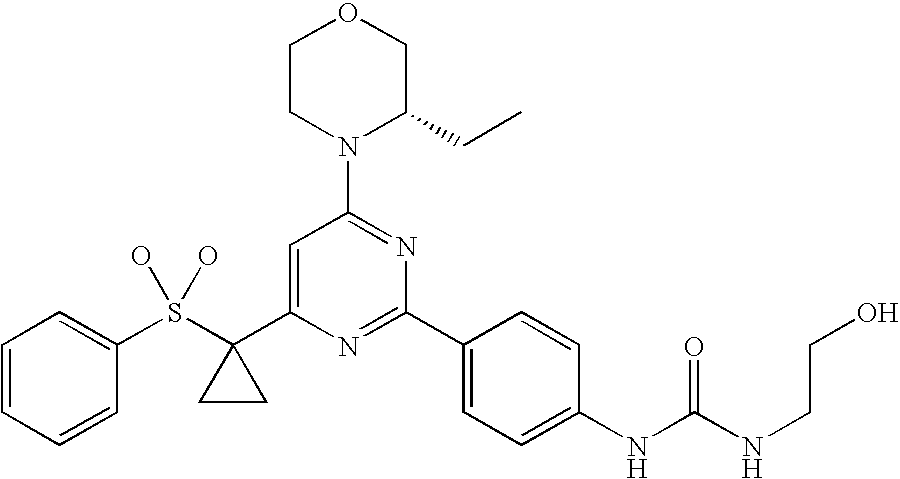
C1CN(C2=NC(C3=CC=C(NC(NCCO)=O)C=C3)=NC(C3(S(C4=CC=CC=C4)(O)O)CC3)=C2)C(CC)CO1
